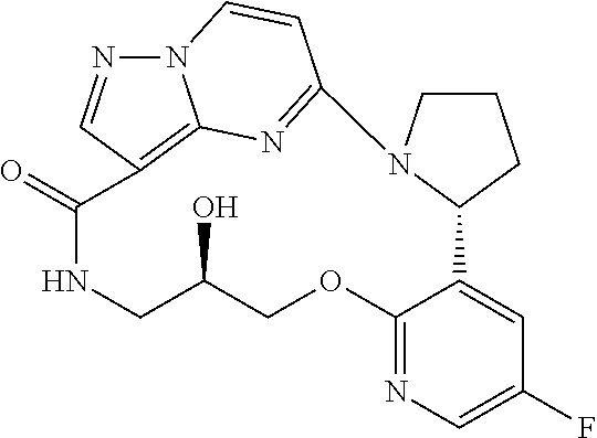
N12N=CC3=C1N=C(C=C2)N1CCCC1C1=CC(F)=CN=C1OCC(O)CNC3=O
